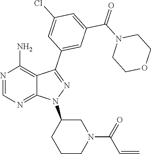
N1=CN=C2C(=C1N)C(C1=CC(C(N3CCOCC3)=O)=CC(Cl)=C1)=NN2C1CCCN(C(=O)C=C)C1
